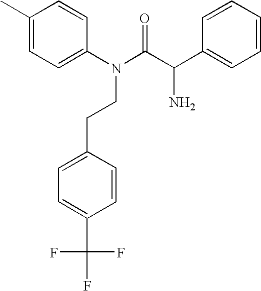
C1=CC(N(CCC2=CC=C(C(F)(F)F)C=C2)C(C(C2=CC=CC=C2)N)=O)=CC=C1C
